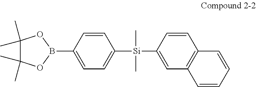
C1=C(B2OC(C)(C)C(C)(C)O2)C=CC([Si](C)(C)C2=CC3=C(C=C2)C=CC=C3)=C1
